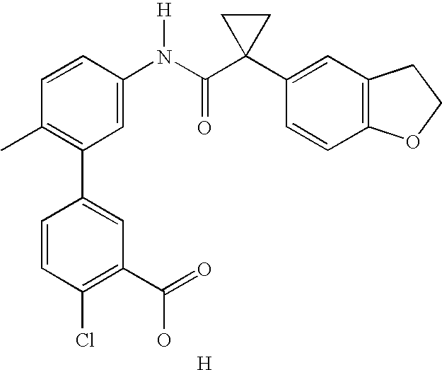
C1=CC(N(C(C2(C3=CC4=C(C=C3)OCC4)CC2)=O)[H])=CC(C2=CC(C(O)=O)=C(Cl)C=C2)=C1C.[H]
